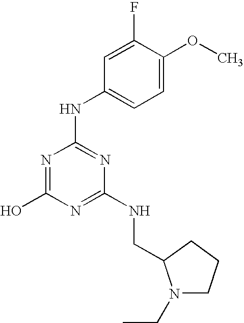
OC1=NC(NC2=CC=C(OC)C(F)=C2)=NC(NCC2N(CC)CCC2)=N1
